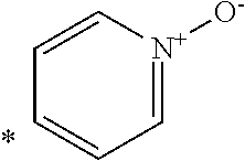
C1=C[N+]([O-])=CC=C1
